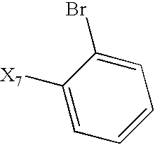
C1=C([X7])C(Br)=CC=C1
